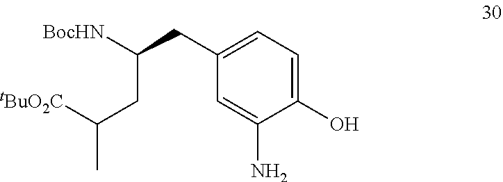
C1(CC(CC(C)[tBuO2C])[BocHN])=CC=C(O)C(N)=C1
